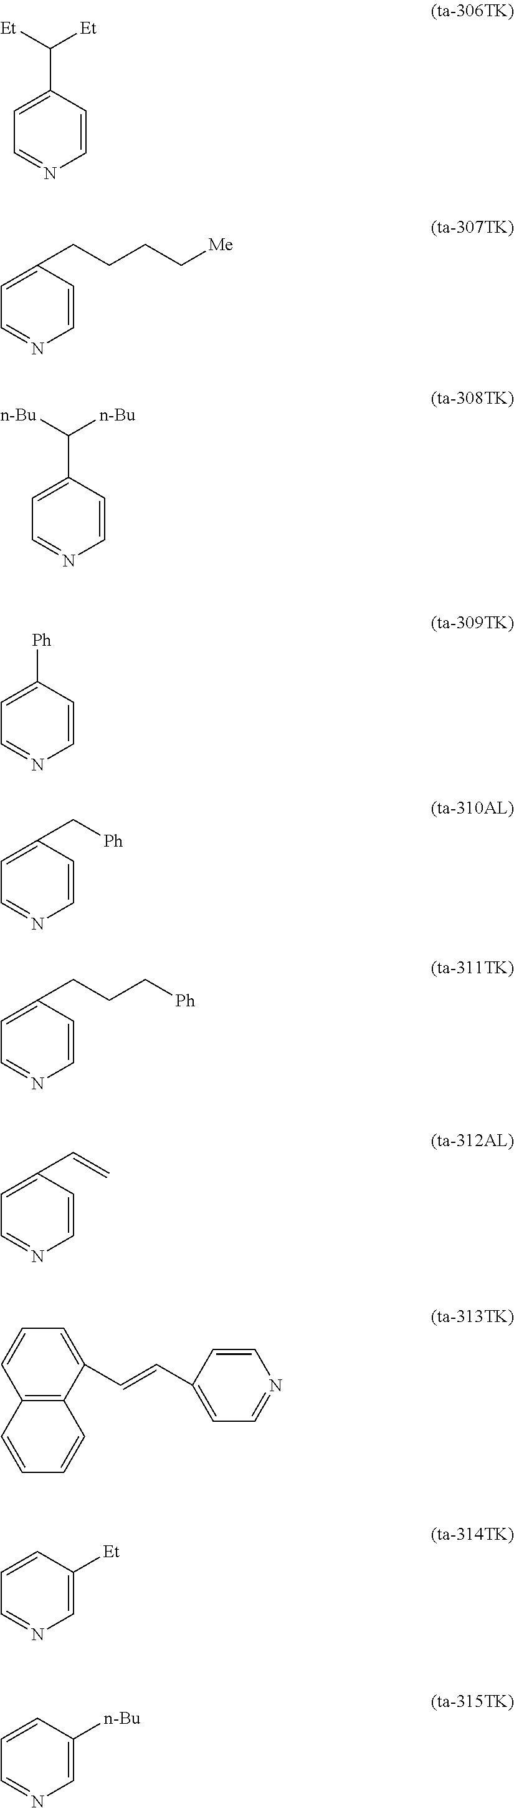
C1=CC(C([Et])[Et])=CC=N1.C1=CC(CCCC[Me])=CC=N1.C1=CC(C([n-Bu])[n-Bu])=CC=N1.C1=CC([Ph])=CC=N1.C1=CC(C[Ph])=CC=N1.C1=CC(CCC[Ph])=CC=N1.C1=CC(C=C)=CC=N1.C12=C(C(C=CC3=CC=NC=C3)=CC=C1)C=CC=C2.C1=C([Et])C=CC=N1.C1=C([n-Bu])C=CC=N1
